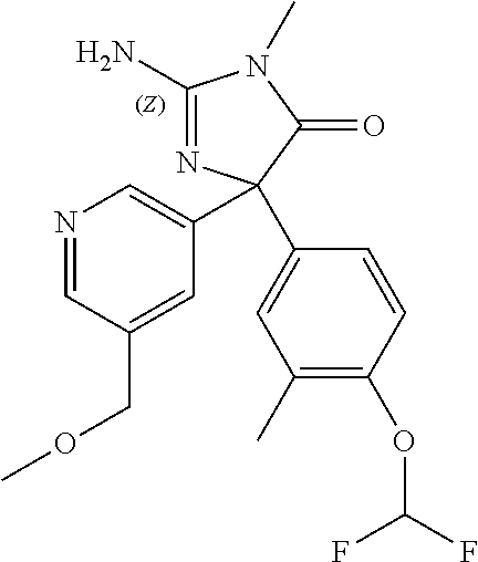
C1(N)=NC(C2=CN=CC(COC)=C2)(C2=CC(C)=C(OC(F)F)C=C2)C(=O)N1C
